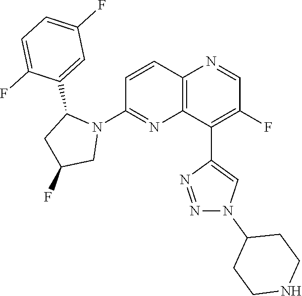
C1=CC2=C(N=C1N1C(C3=CC(F)=CC=C3F)CC(F)C1)C(C1=CN(C3CCNCC3)N=N1)=C(F)C=N2
